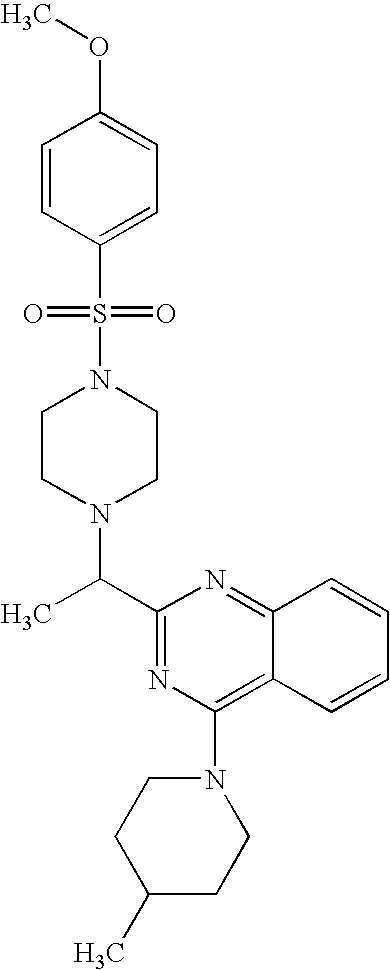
C1(C(C)N2CCN(S(=O)(=O)C3=CC=C(OC)C=C3)CC2)=NC(N2CCC(C)CC2)=C2C(=N1)C=CC=C2
